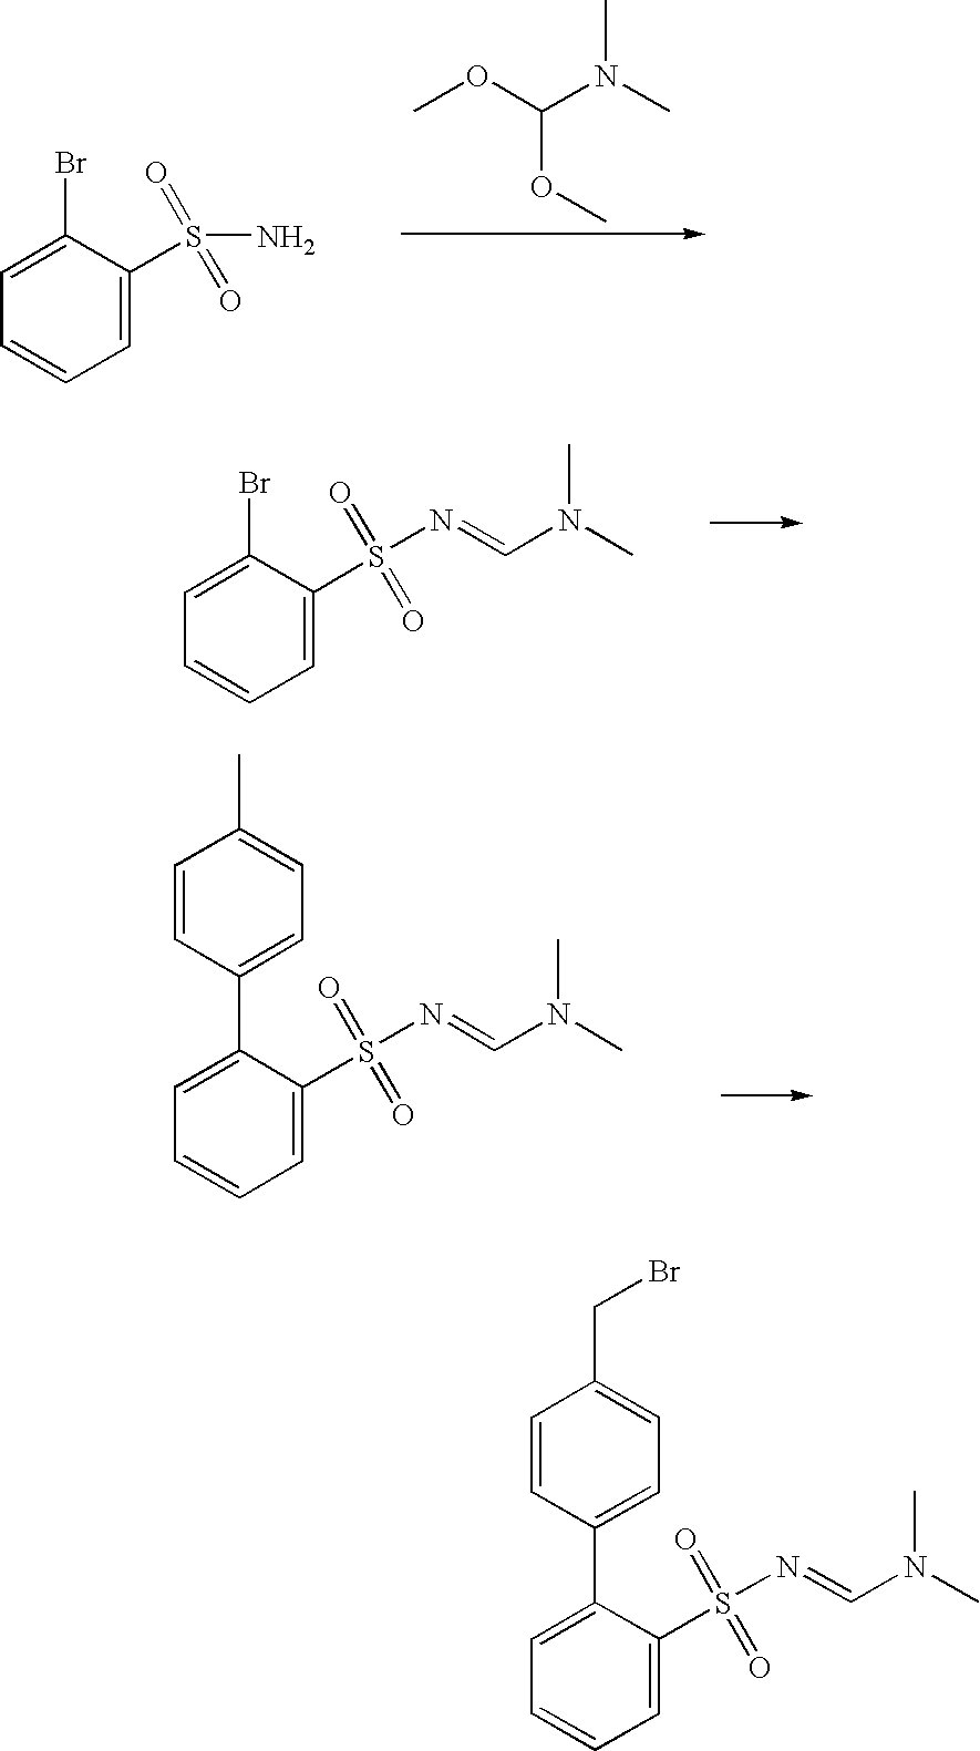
C1=C(S(=O)(N)=O)C(Br)=CC=C1.C(OC)(OC)N(C)C.C1=C(S(=O)(N=CN(C)C)=O)C(Br)=CC=C1.C1=C(S(=O)(N=CN(C)C)=O)C(C2=CC=C(C)C=C2)=CC=C1.C1=C(S(=O)(N=CN(C)C)=O)C(C2=CC=C(CBr)C=C2)=CC=C1
